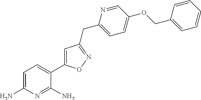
C1=C(N)N=C(N)C(C2=CC(CC3=CC=C(OCC4=CC=CC=C4)C=N3)=NO2)=C1
